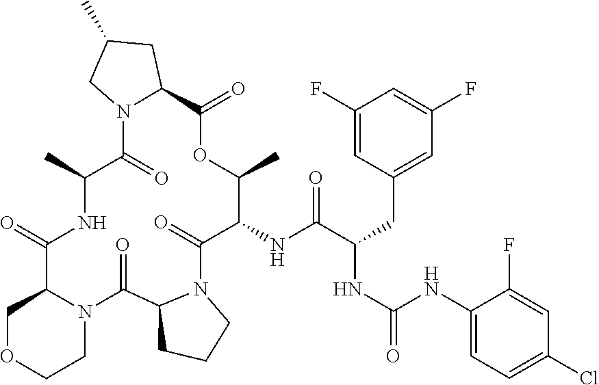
C1(NC(C(CC2=CC(F)=CC(F)=C2)NC(=O)NC2=CC=C(Cl)C=C2F)=O)C(=O)N2C(C(=O)N3C(C(=O)NC(C)C(=O)N4C(C(=O)OC1C)CC(C)C4)COCC3)CCC2
